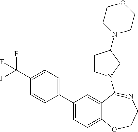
C1(C(F)(F)F)=CC=C(C2=CC=C3C(=C2)C(N2CCC(N4CCOCC4)C2)=NCCO3)C=C1
